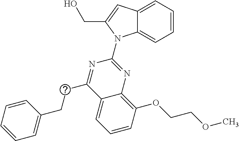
C12=CC=CC=C1N(C1=NC3=C(OCCOC)C=CC=C3C(CCC3=CC=CC=C3)=N1)C(CO)=C2
